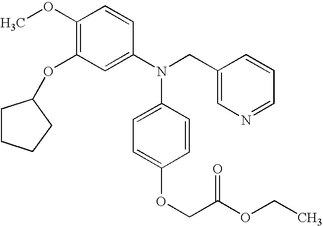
C1(OC)=C(OC2CCCC2)C=C(N(CC2=CN=CC=C2)C2=CC=C(OCC(OCC)=O)C=C2)C=C1
